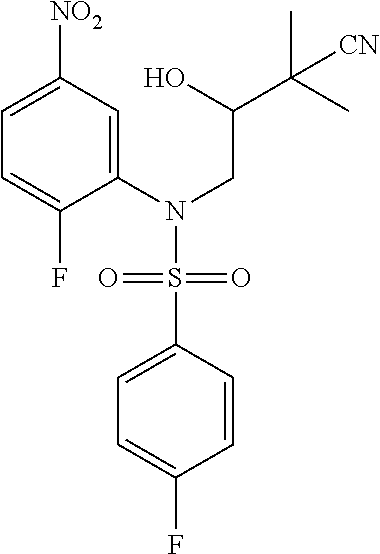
C1=C([NO2])C=C(N(CC(O)C(C)(C)[CN])S(C2=CC=C(F)C=C2)(=O)=O)C(F)=C1
